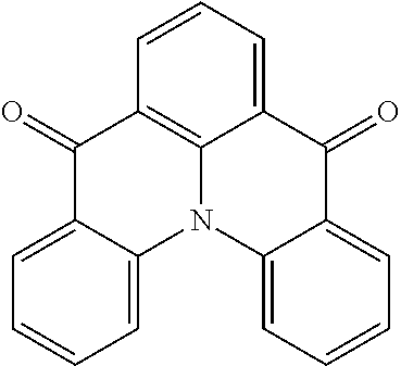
C1(=O)C2=CC=CC=C2N2C3=C1C=CC=C3C(=O)C1=CC=CC=C21
